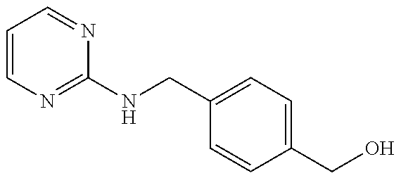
C1=CN=C(NCC2=CC=C(CO)C=C2)N=C1
